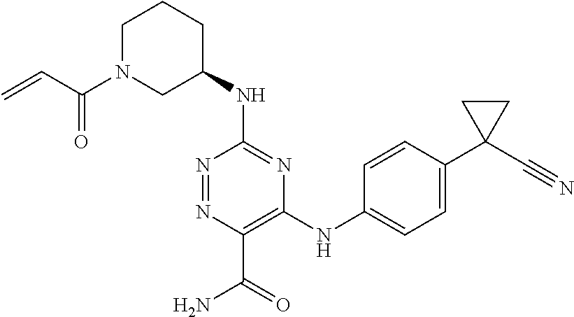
C1(NC2CCCN(C(C=C)=O)C2)=NC(NC2=CC=C(C3(C#N)CC3)C=C2)=C(C(=O)N)N=N1
